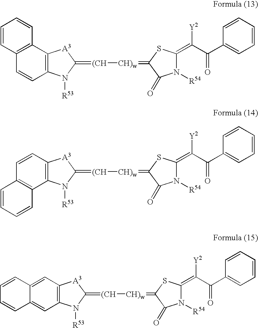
C1=CC2=C(C=C1)C1=C(C=C2)N([R53])C(=[(CH][CH)w]=C2C(=O)N([R54])C(=C(C(C3=CC=CC=C3)=O)[Y2])S2)[A3]1.C1=CC2=C(C3=C1C=CC=C3)N([R53])C(=[(CH][CH)w]=C1C(=O)N([R54])C(=C(C(C3=CC=CC=C3)=O)[Y2])S1)[A3]2.C12=CC3=C(C=C1C=CC=C2)N([R53])C(=[(CH][CH)w]=C1C(=O)N([R54])C(=C(C(C2=CC=CC=C2)=O)[Y2])S1)[A3]3
